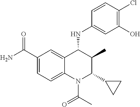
C1(C(N)=O)=CC=C2C(=C1)C(NC1=CC(O)=C(Cl)C=C1)C(C)C(C1CC1)N2C(C)=O
